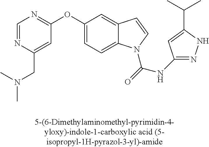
C1=NC(CN(C)C)=CC(OC2=CC=C3C(=C2)C=CN3C(=O)NC2=NNC(C(C)C)=C2)=N1
